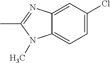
C12=CC(Cl)=CC=C1N(C)C(C)=N2
